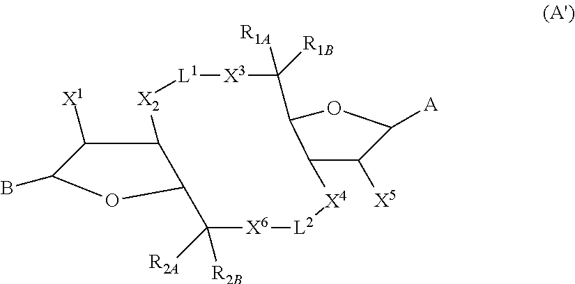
C1([X1])C2[X2][L1][X3]C([R1A])([R1B])C3OC([A])C([X5])C3[X4][L2][X6]C([R2A])([R2B])C2OC1B
